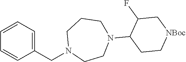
C1=CC=C(CN2CCN(C3CC[NBoc]CC3F)CCC2)C=C1
